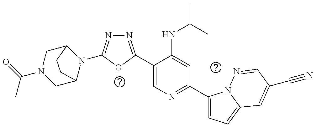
C1(C2=NN=C(N3C4CN(C(C)=O)CC3CC4)O2)=CN=C(C2=CC=C3N2N=CC(C#N)=C3)C=C1NC(C)C
